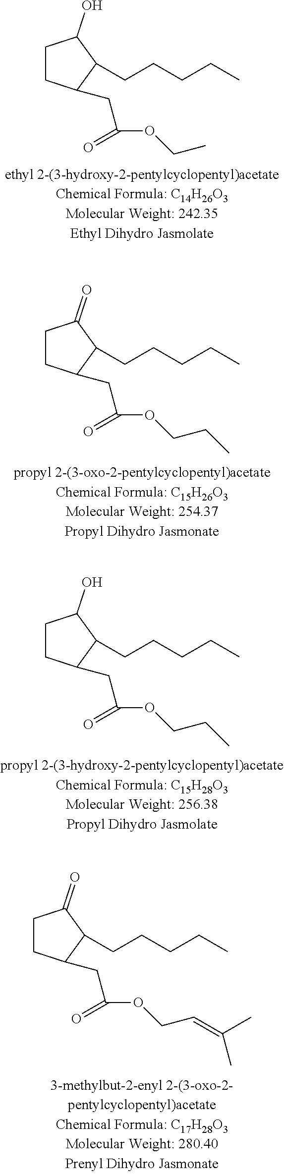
C1CC(CC(OCC)=O)C(CCCCC)C1O.C1CC(CC(OCCC)=O)C(CCCCC)C1=O.C1CC(CC(OCCC)=O)C(CCCCC)C1O.C1CC(CC(OCC=C(C)C)=O)C(CCCCC)C1=O
